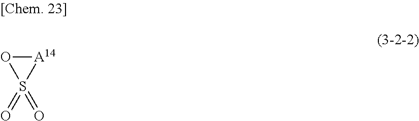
[A14]1OS1(=O)=O
